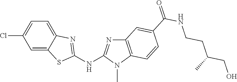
C1(Cl)=CC=C2C(=C1)SC(NC1=NC3=C(N1C)C=CC(C(NCCC(CO)C)=O)=C3)=N2
